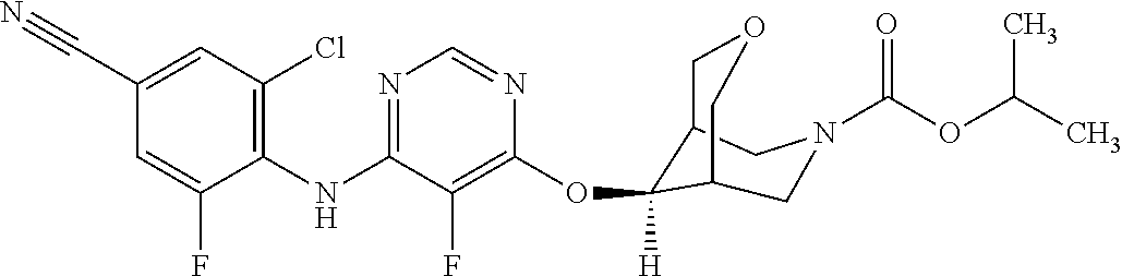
C1(NC2=NC=NC(OC3([H])C4COCC3CN(C(=O)OC(C)C)C4)=C2F)=C(Cl)C=C(C#N)C=C1F
